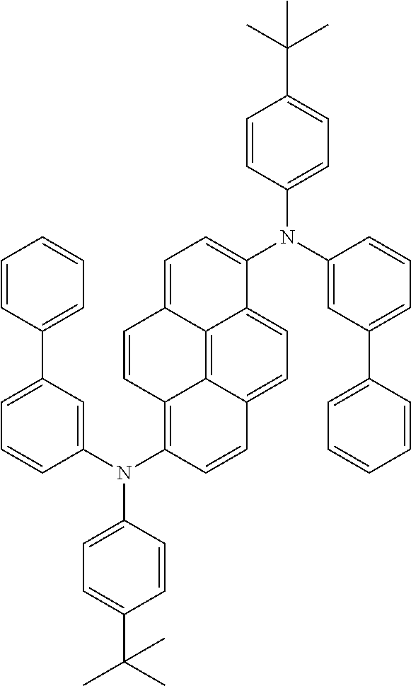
C1=CC(C2=CC=CC(N(C3=C4C5=C6C(=CC=C5C=C3)C(N(C3=CC(C5=CC=CC=C5)=CC=C3)C3=CC=C(C(C)(C)C)C=C3)=CC=C6C=C4)C3=CC=C(C(C)(C)C)C=C3)=C2)=CC=C1
